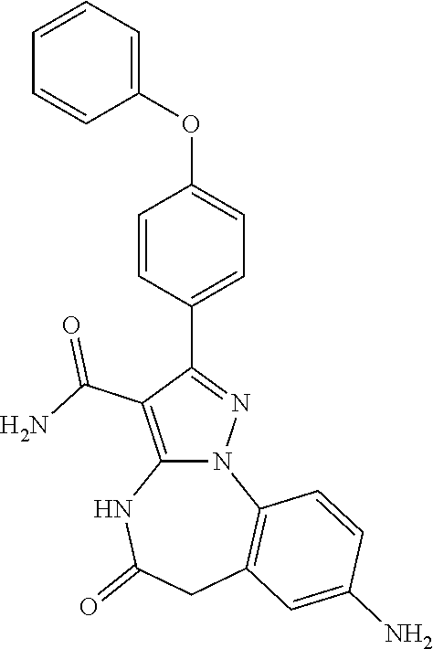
C1=CC(C2=NN3C(=C2C(N)=O)NC(=O)CC2=C3C=CC(N)=C2)=CC=C1OC1=CC=CC=C1
